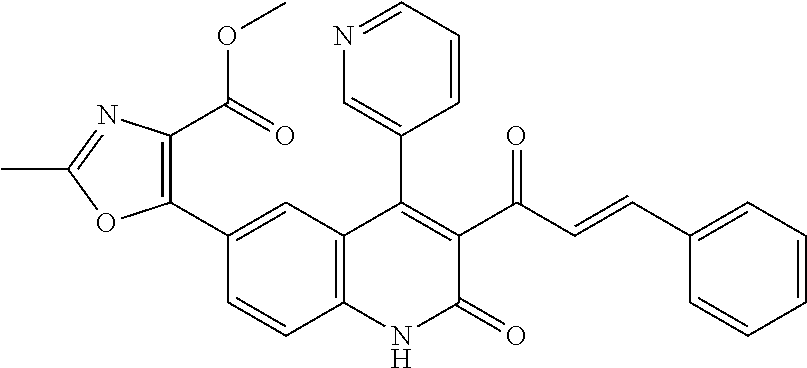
C1(C2=C(C(OC)=O)N=C(C)O2)=CC2=C(C=C1)NC(=O)C(C(C=CC1=CC=CC=C1)=O)=C2C1=CN=CC=C1
